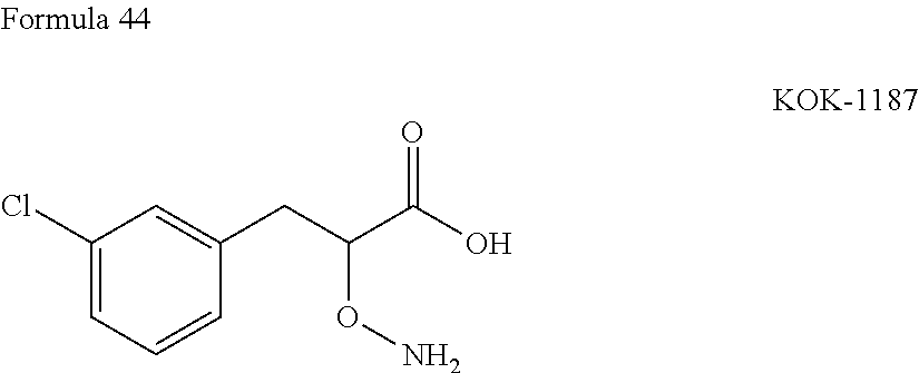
C1=C(Cl)C=C(CC(C(O)=O)ON)C=C1
